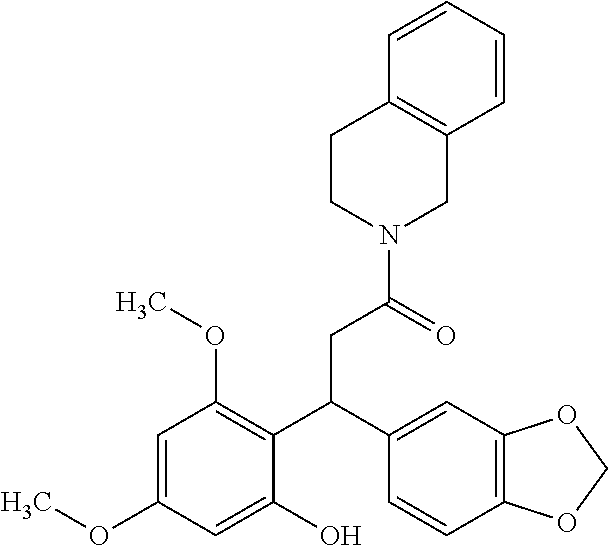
C1CN(C(=O)CC(C2=C(OC)C=C(OC)C=C2O)C2=CC3=C(C=C2)OCO3)CC2=C1C=CC=C2
